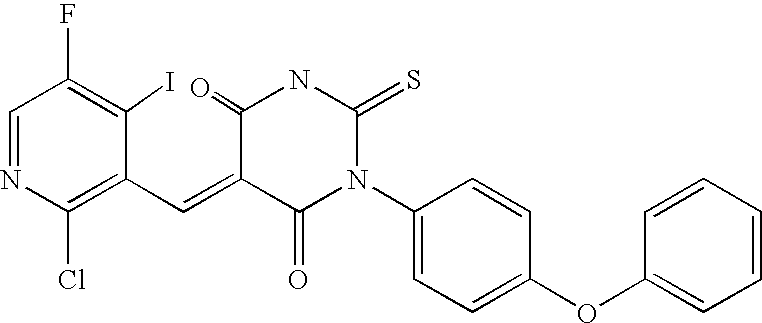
C1=NC(Cl)=C(C=C2C(=O)N(C3=CC=C(OC4=CC=CC=C4)C=C3)C(=S)NC2=O)C(I)=C1F
